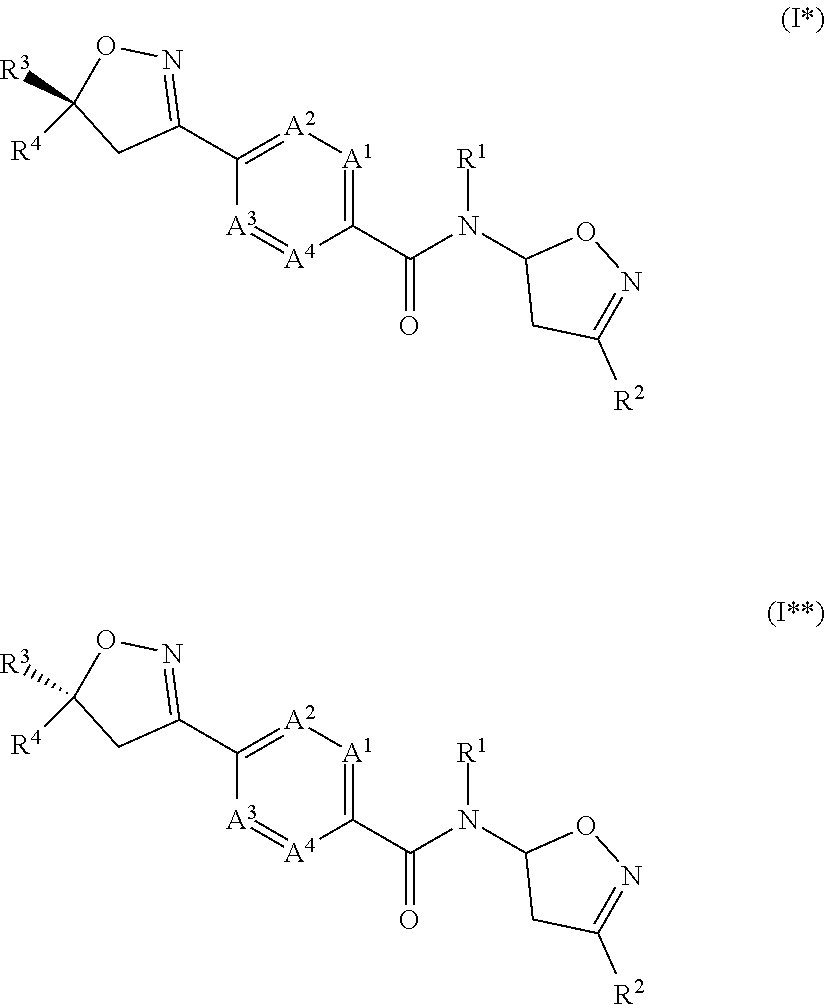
C1(C(N(C2CC([R2])=NO2)[R1])=O)=[A1][A2]=C(C2=NOC([R3])([R4])C2)[A3]=[A4]1.C1(C(N(C2CC([R2])=NO2)[R1])=O)=[A1][A2]=C(C2=NOC([R3])([R4])C2)[A3]=[A4]1
